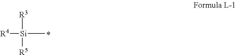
[R4][Si]([R3])([R5])C
